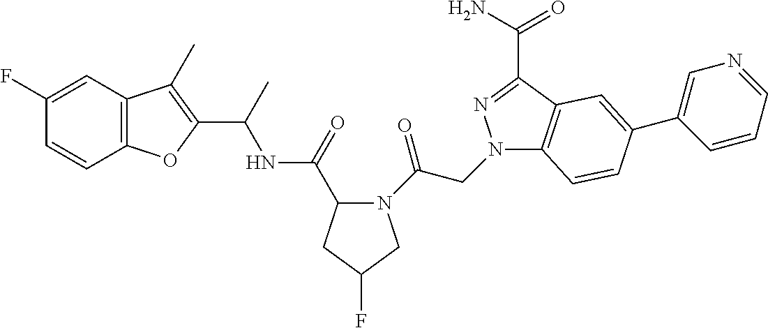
C1(F)=CC2=C(C=C1)OC(C(C)NC(=O)C1N(C(CN3C4=C(C(C(N)=O)=N3)C=C(C3=CN=CC=C3)C=C4)=O)CC(F)C1)=C2C
